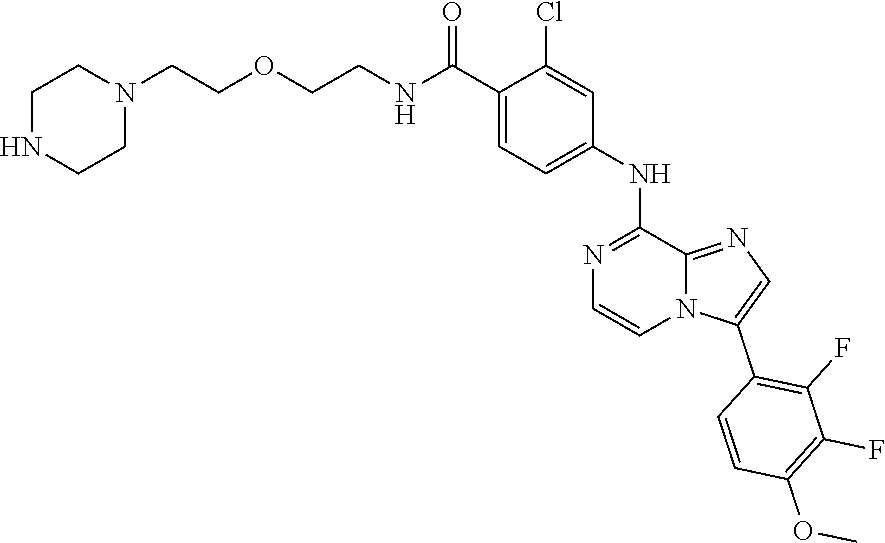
C(=O)(C1=CC=C(NC2=NC=CN3C2=NC=C3C2=C(F)C(F)=C(OC)C=C2)C=C1Cl)NCCOCCN1CCNCC1
